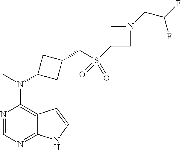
N1=CN=C2C(=C1N(C)C1CC(CS(C3CN(CC(F)F)C3)(=O)=O)C1)C=CN2
